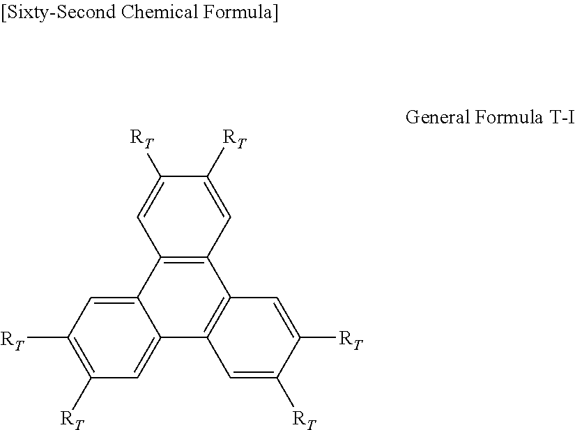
C12=CC([RT])=C([RT])C=C1C1=C(C3=C2C=C([RT])C([RT])=C3)C=C([RT])C([RT])=C1
